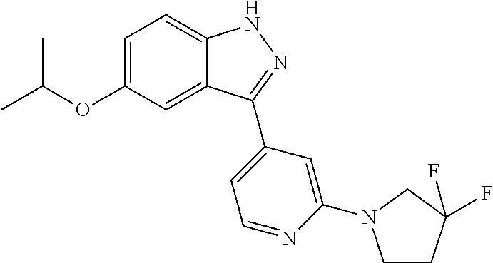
C1=C(OC(C)C)C=C2C(=C1)NN=C2C1=CC=NC(N2CCC(F)(F)C2)=C1
